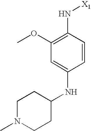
C1=C(NC2CCN(C)CC2)C=CC(N[X1])=C1OC
